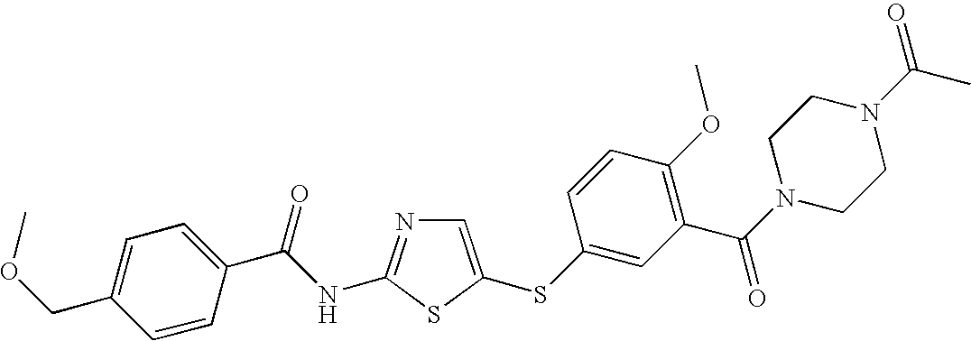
C1=C(SC2=CC(C(N3CCN(C(C)=O)CC3)=O)=C(OC)C=C2)SC(NC(C2=CC=C(COC)C=C2)=O)=N1
